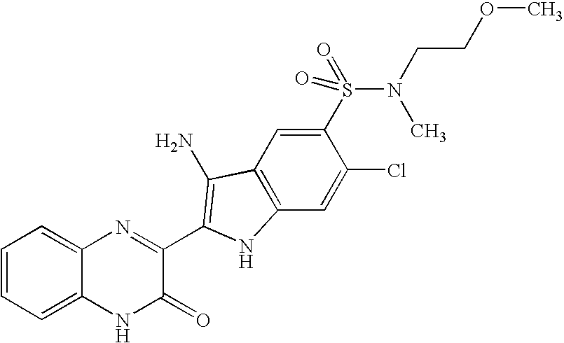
C1=C2C(=CC=C1)N=C(C1=C(N)C3=C(C=C(Cl)C(S(N(CCOC)C)(=O)=O)=C3)N1)C(=O)N2
